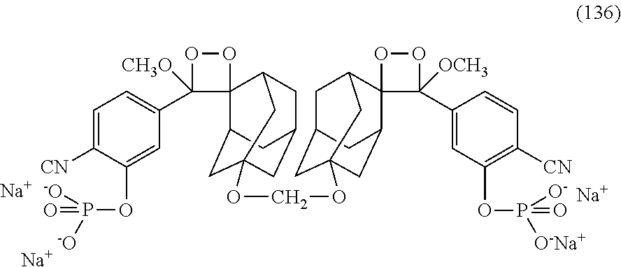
[Na].[Na].C1=C([CN])C(OP(=O)([-O])[-O])=CC(C2([CH3O])OOC23C2CC4(OCOC56CC7CC(C8(C(C5)C7)C([OCH3])(C5=CC(OP(=O)([O-Na+])[O-])=C([CN])C=C5)OO8)C6)CC(CC3C4)C2)=C1.[Na]
